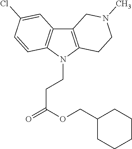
C12=C(N(CCC(=O)OCC3CCCCC3)C3=C1C=C(Cl)C=C3)CCN(C)C2
